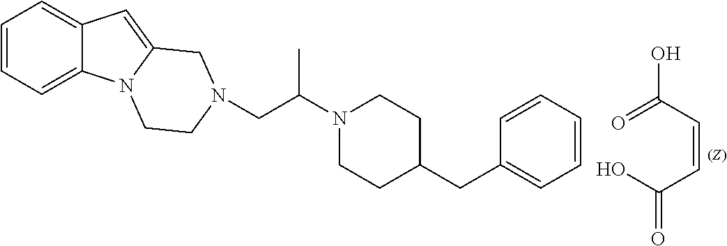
C(=CC(O)=O)C(=O)O.C1=CC=C2C(=C1)C=C1N2CCN(CC(N2CCC(CC3=CC=CC=C3)CC2)C)C1
